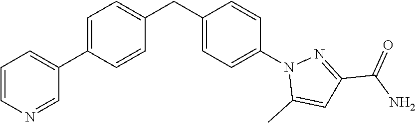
C1=CN=CC(C2=CC=C(CC3=CC=C(N4C(C)=CC(C(N)=O)=N4)C=C3)C=C2)=C1
